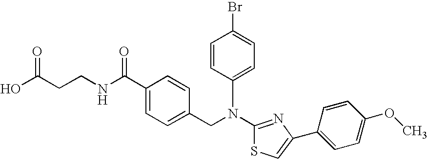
N(C1=NC(C2=CC=C(OC)C=C2)=CS1)(CC1=CC=C(C(NCCC(O)=O)=O)C=C1)C1=CC=C(Br)C=C1
